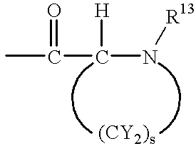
CC(C([H])N[R13])=O
